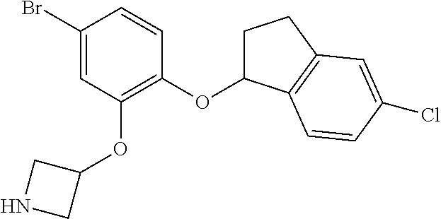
C1(Br)=CC(OC2CNC2)=C(OC2CCC3=C2C=CC(Cl)=C3)C=C1
